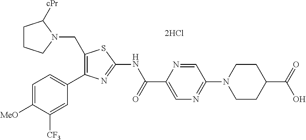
C1(CN2CCCC2[cPr])=C(C2=CC=C([MeO])C([CF3])=C2)N=C(NC(C2=CN=C(N3CCC(C(=O)O)CC3)C=N2)=O)S1
